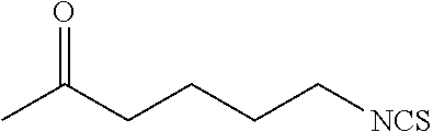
CC(CCCC[NCS])=O
